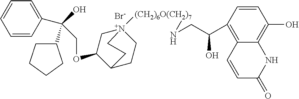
C(OC1C[N+]2([(CH2)6O(CH2)7]NCC(C3=C4C(=C(O)C=C3)NC(=O)C=C4)O)CCC1CC2)C(C1=CC=CC=C1)(O)C1CCCC1.[Br-]
